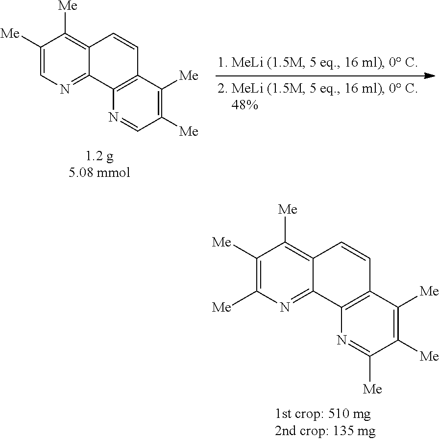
C1([Me])=CN=C2C(=C1[Me])C=CC1=C2N=CC([Me])=C1[Me].C1([Me])=C([Me])N=C2C(=C1[Me])C=CC1=C2N=C([Me])C([Me])=C1[Me]
